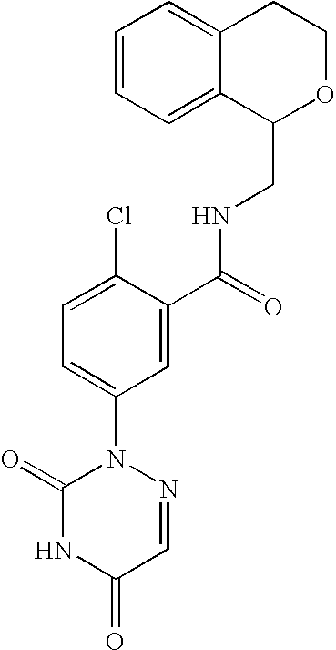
C(C1=CC(N2N=CC(=O)NC2=O)=CC=C1Cl)(=O)NCC1OCCC2=CC=CC=C12
